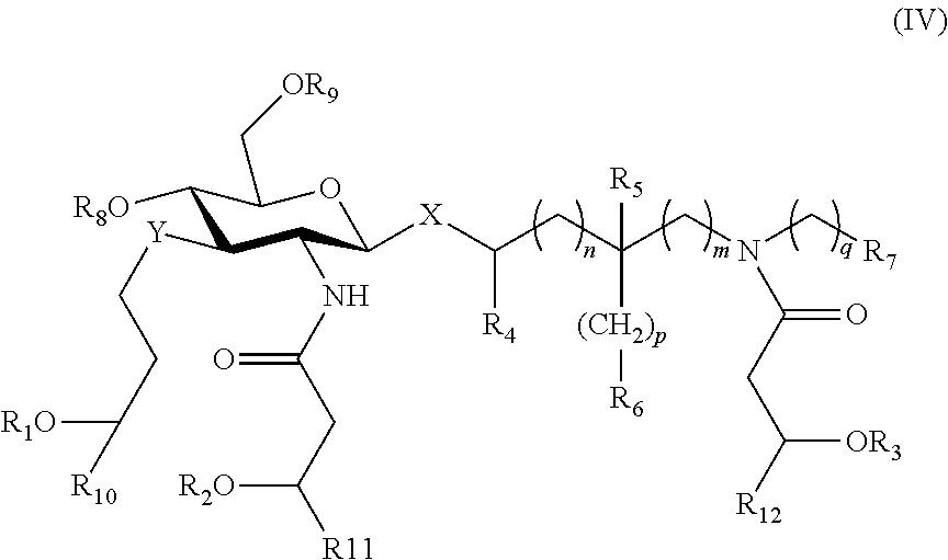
C1([R8O])C([Y]CCC([R10])[R1O])C(NC(CC([R2O])[R11])=O)C([X]C(CC(CN(C[R7])C(CC([R12])[OR3])=O)([R5])[(CH2)p][R6])[R4])OC1C[OR9]
